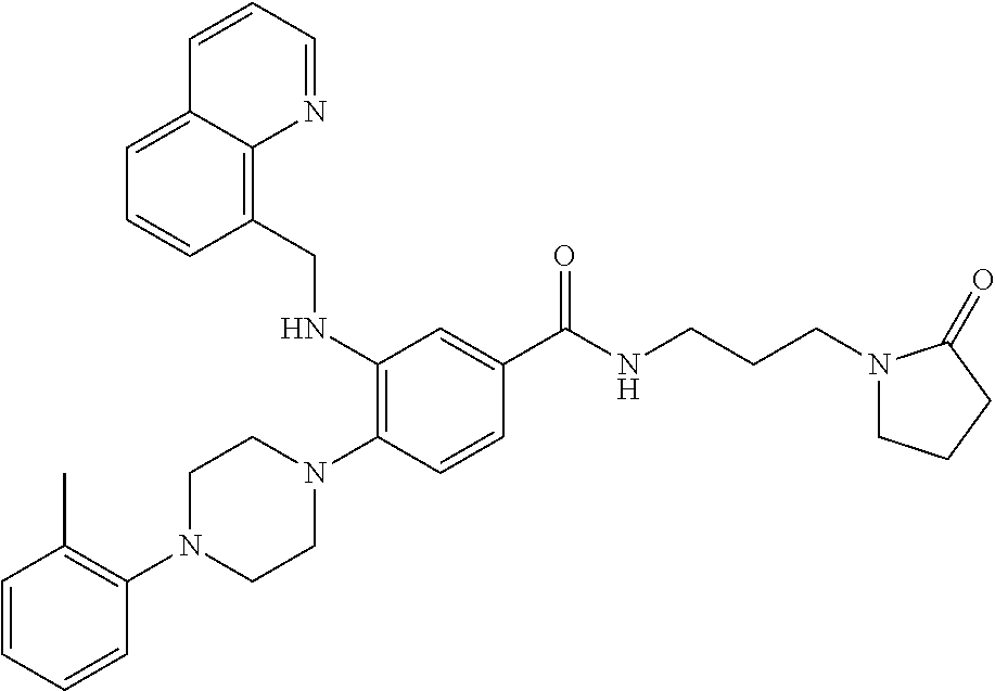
C1=CC=CC(N2CCN(C3=C(NCC4=C5C(=CC=C4)C=CC=N5)C=C(C(NCCCN4CCCC4=O)=O)C=C3)CC2)=C1C
